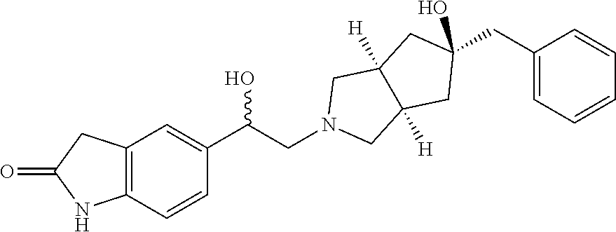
C1(CC2=CC=CC=C2)(O)CC2([H])C([H])(CN(CC(C3=CC4=C(NC(=O)C4)C=C3)O)C2)C1
